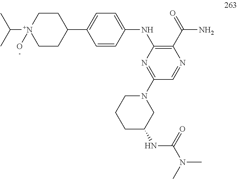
C1=CC(NC2=C(C(=O)N)N=CC(N3CCCC(NC(N(C)C)=O)C3)=N2)=CC=C1C1CC[N+](C(C)C)(O)CC1
